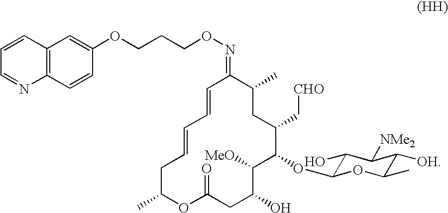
C1=CC=CCC(C)OC(=O)CC(O)C([MeO])C(OC2C(O)C([NMe2])C([OH])C(C)O2)C(C[CHO])CC(C)C1=NOCCCOC1=CC2=C(C=C1)N=CC=C2
